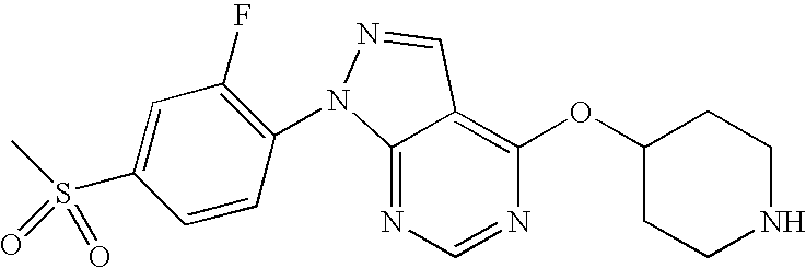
C12=NC=NC(OC3CCNCC3)=C1C=NN2C1=C(F)C=C(S(C)(=O)=O)C=C1
